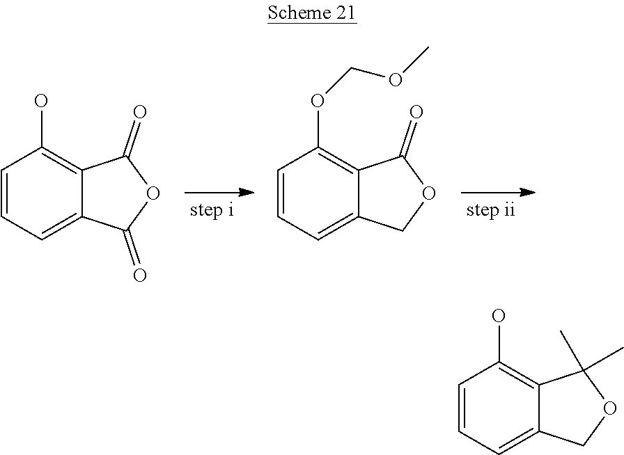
C1=CC=C2C(=C1O)C(=O)OC2=O.C1=CC=C2C(=C1OCOC)C(=O)OC2.C1=CC=C2C(=C1O)C(C)(C)OC2
